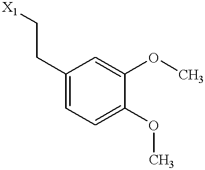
C1(CC[X1])=CC=C(OC)C(OC)=C1
